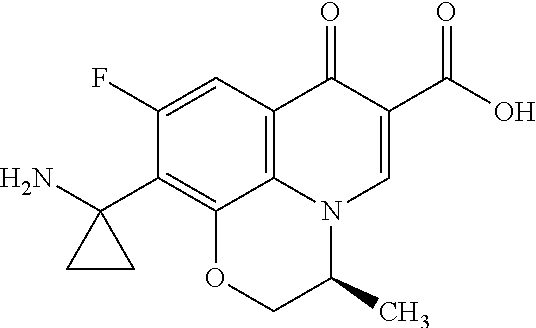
C12=C3C=C(F)C(C4(N)CC4)=C1OCC(C)N2C=C(C(=O)O)C3=O
